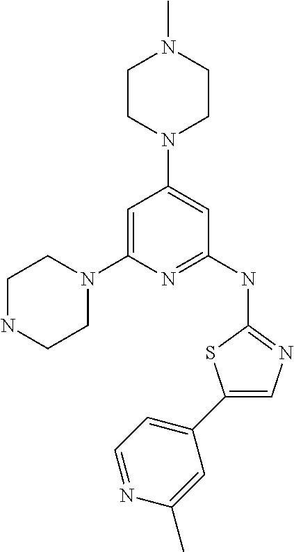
C1=C(N2CCNCC2)N=C(NC2=NC=C(C3=CC=NC(C)=C3)S2)C=C1N1CCN(C)CC1
